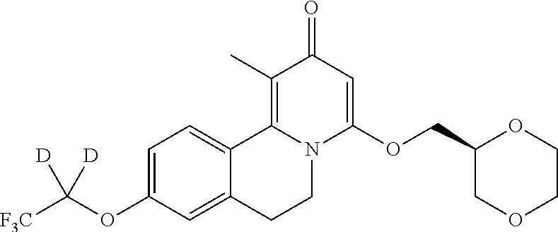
C1=C(OC([F3C])([D])[D])C=C2C(=C1)C1=C(C)C(=O)C=C(OCC3COCCO3)N1CC2
